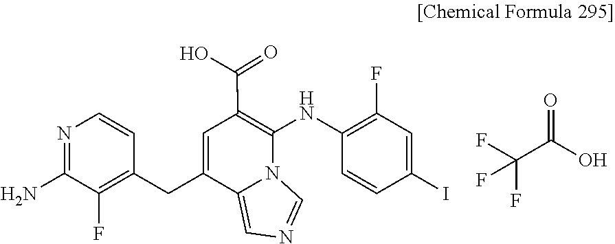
C1=NC=C2N1C(NC1=C(F)C=C(I)C=C1)=C(C(O)=O)C=C2CC1=C(F)C(N)=NC=C1.FC(C(O)=O)(F)F
